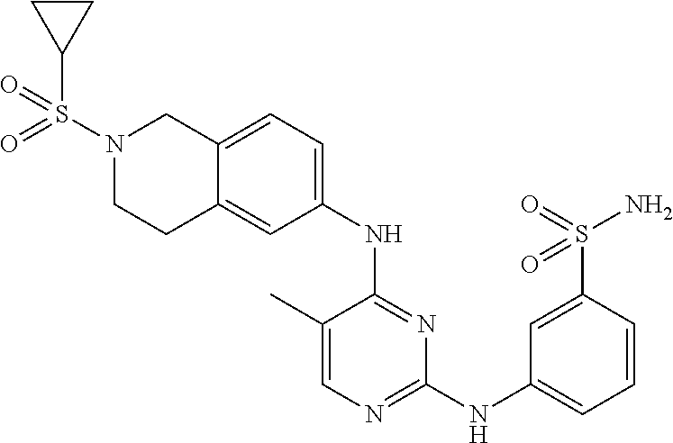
C1(C)=CN=C(NC2=CC=CC(S(=O)(N)=O)=C2)N=C1NC1=CC=C2C(=C1)CCN(S(=O)(C1CC1)=O)C2
